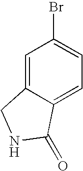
C1=C2C(=CC=C1Br)C(=O)NC2
